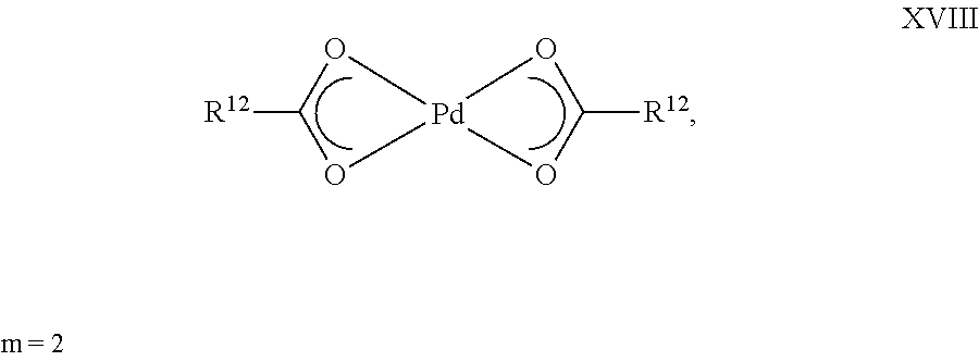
C1([R12])O[Pd]2(O1)OC([R12])O2
